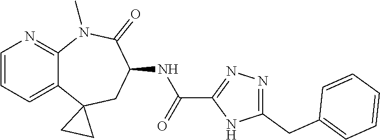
C12=CC=CN=C1N(C)C(=O)C(NC(C1=NN=C(CC3=CC=CC=C3)N1)=O)CC21CC1
